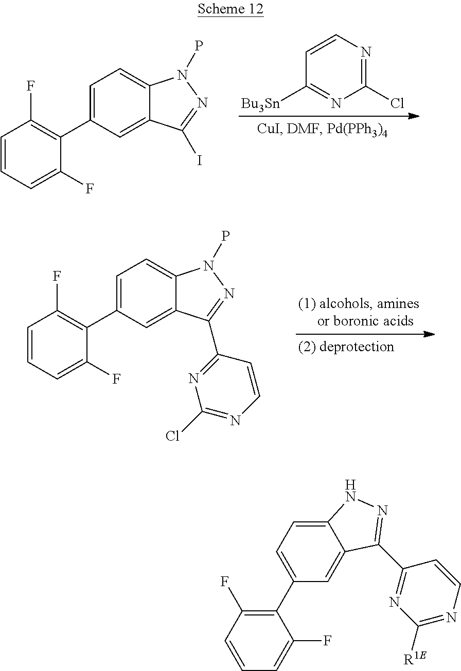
C1(Cl)=NC=CC([Bu3Sn])=N1.C1=CC=C(F)C(C2=CC=C3C(=C2)C(I)=NN3P)=C1F.C1=CC=C(F)C(C2=CC=C3C(=C2)C(C2=NC(Cl)=NC=C2)=NN3P)=C1F.C1(C2=CC=C3C(=C2)C(C2=NC([R1E])=NC=C2)=NN3)=C(F)C=CC=C1F
